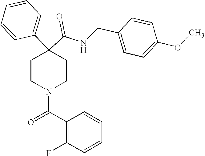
N(C(C1(C2=CC=CC=C2)CCN(C(C2=C(F)C=CC=C2)=O)CC1)=O)CC1=CC=C(OC)C=C1
